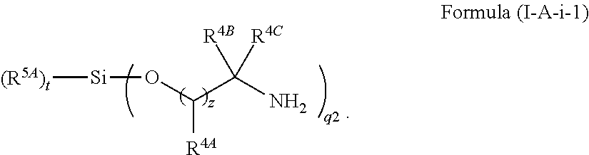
[(R5A)t][Si]OC(C(N)([R4C])[R4B])[R4A]
